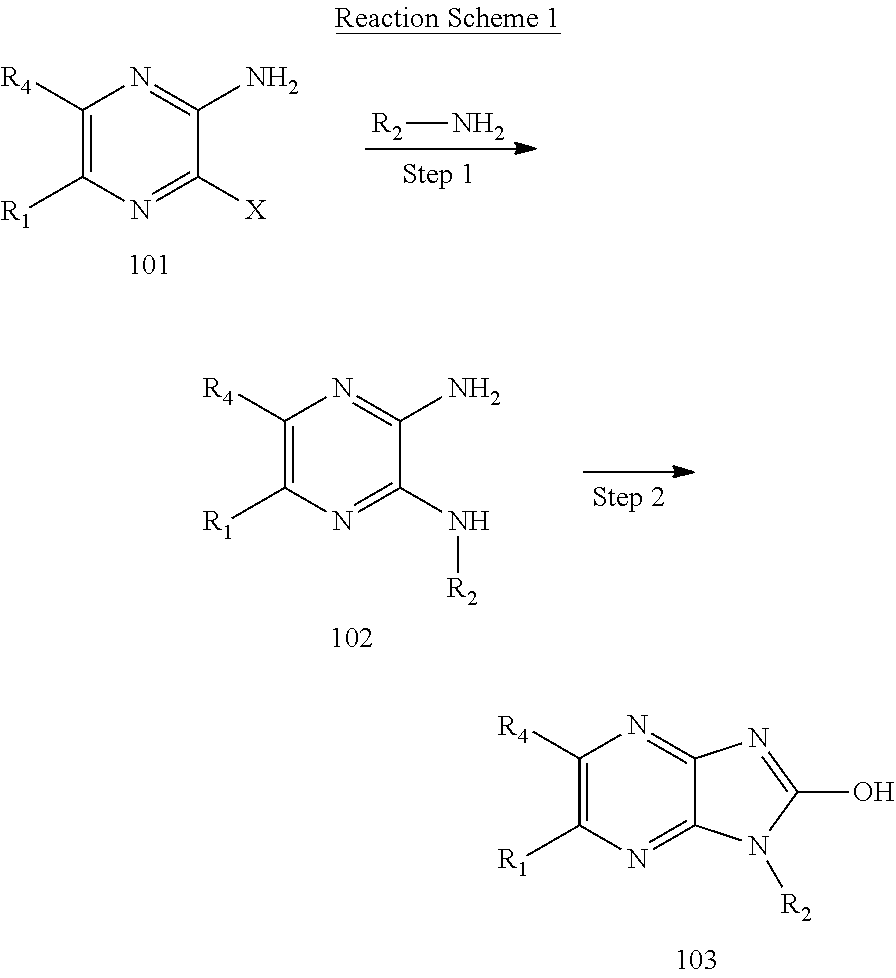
C1([R4])=C([R1])N=C2C(=N1)N=C(O)N2[R2].[R2]N.C1([R4])=C([R1])N=C([X])C(N)=N1.C1([R4])=C([R1])N=C(N[R2])C(N)=N1
